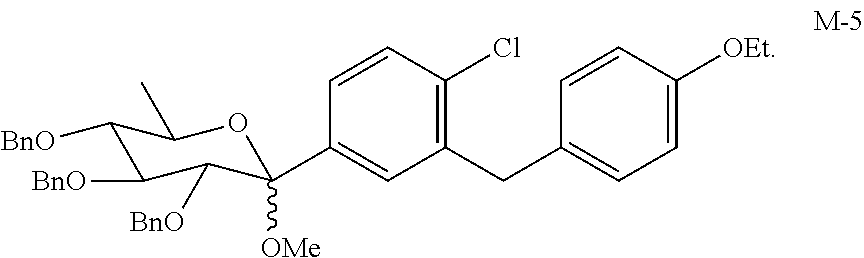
C1([BnO])C([BnO])C([BnO])C([OMe])(C2=CC(CC3=CC=C([OEt])C=C3)=C(Cl)C=C2)OC1C
